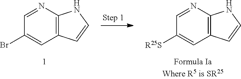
C12=C(N=CC([R25S])=C1)NC=C2.C12=C(N=CC(Br)=C1)NC=C2
